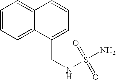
C1=CC=C2C(=C1)C=CC=C2CNS(N)(=O)=O
